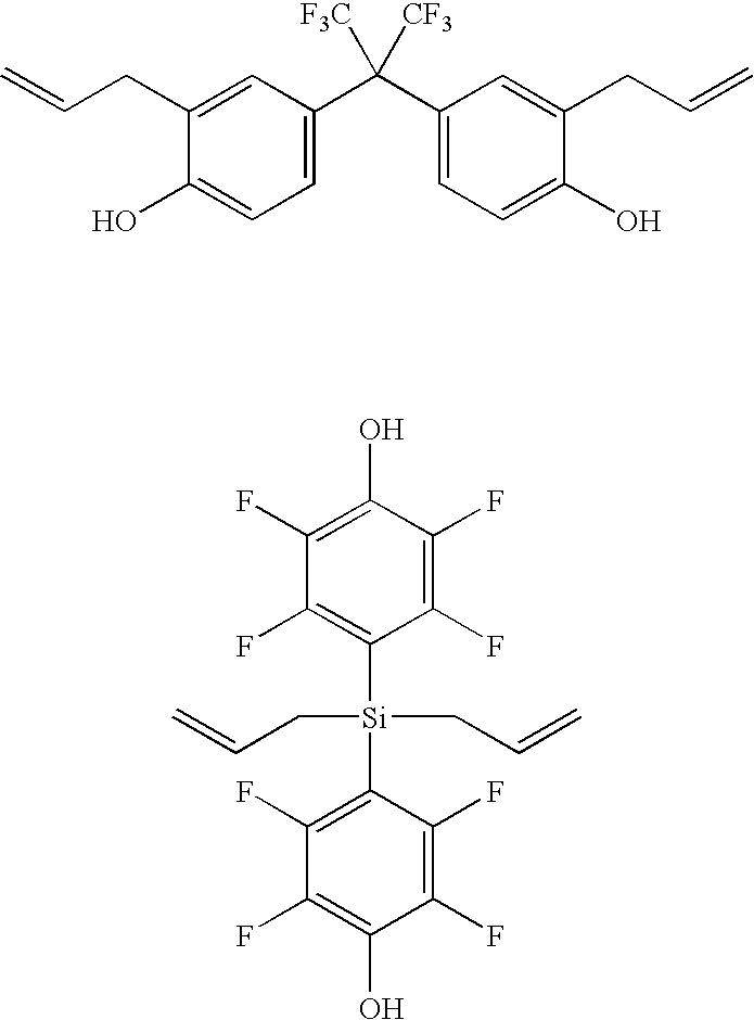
C1(O)=CC=C(C(C2=CC=C(O)C(CC=C)=C2)([F3C])[CF3])C=C1CC=C.C1(O)=C(F)C(F)=C([Si](C2=C(F)C(F)=C(O)C(F)=C2F)(CC=C)CC=C)C(F)=C1F
